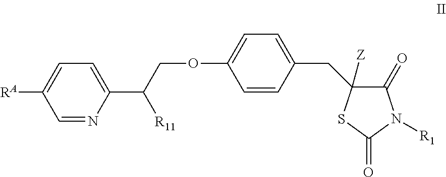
C1=CC(CC2([Z])C(=O)N([R1])C(=O)S2)=CC=C1OCC(C1=CC=C([RA])C=N1)[R11]
